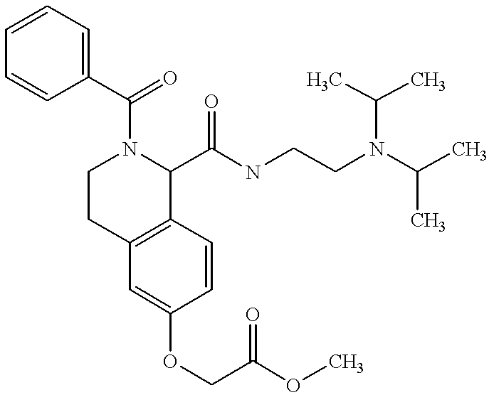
O(C1=CC2=C(C=C1)C(C(NCCN(C(C)C)C(C)C)=O)N(C(=O)C1=CC=CC=C1)CC2)CC(OC)=O
